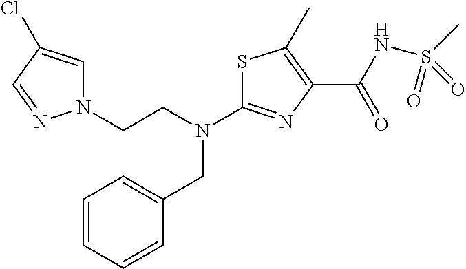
S1C(N(CCN2C=C(Cl)C=N2)CC2=CC=CC=C2)=NC(C(NS(C)(=O)=O)=O)=C1C
